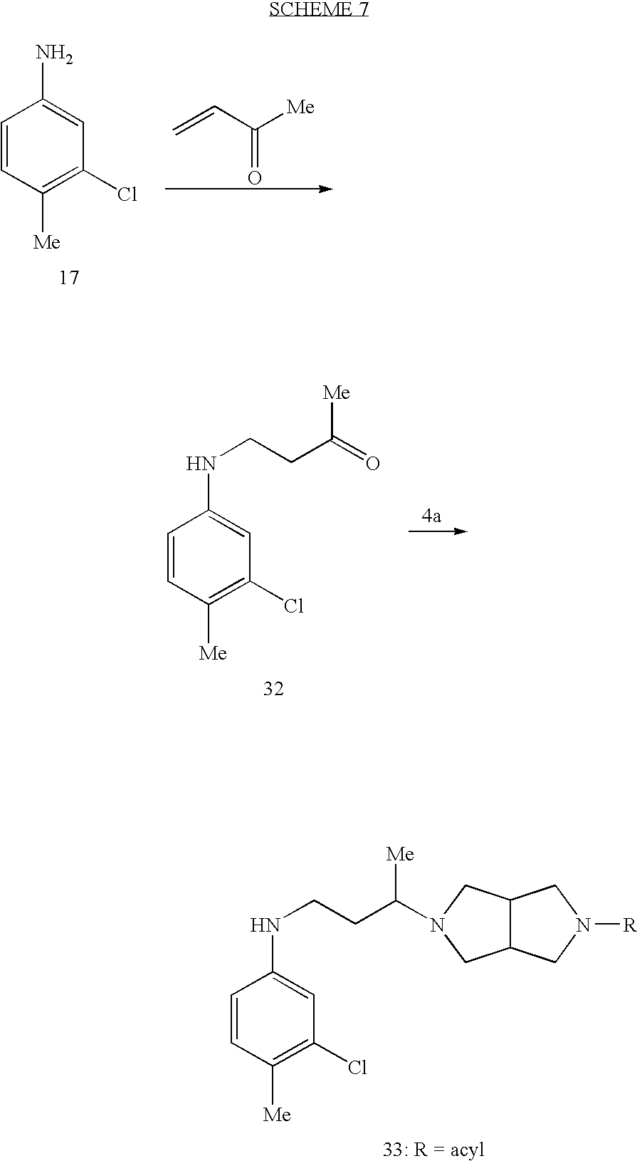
C1=CC([Me])=C(Cl)C=C1NCCC([Me])N1CC2C(C1)CN([R])C2.C1=CC([Me])=C(Cl)C=C1N.C=CC([Me])=O.C1=CC([Me])=C(Cl)C=C1NCCC(=O)[Me]
